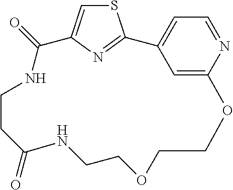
S1C=C2N=C1C1=CC=NC(=C1)OCCOCCNC(=O)CCNC2=O
